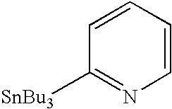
C1=CC=CC([SnBu3])=N1
